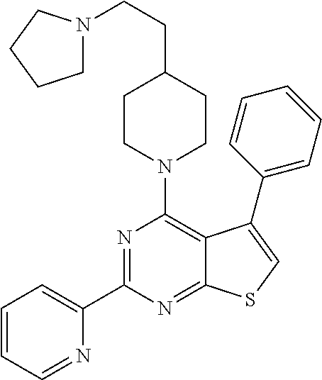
C1=CC=NC(C2=NC(N3CCC(CCN4CCCC4)CC3)=C3C(=N2)SC=C3C2=CC=CC=C2)=C1
